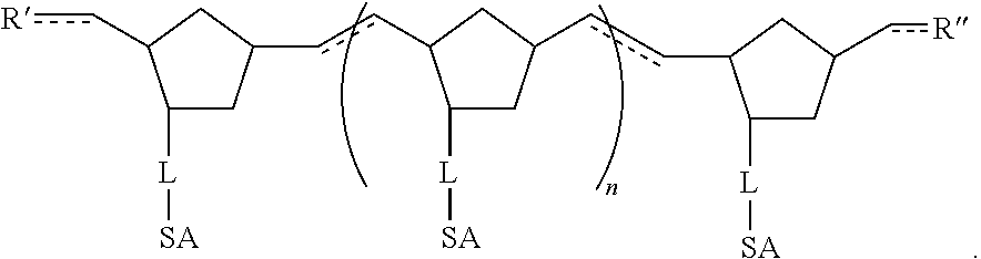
C1([L][SA])CC(ccC2C([L][SA])CC(ccC3C([L][SA])CC(c[R])C3)C2)CC1c[R]
